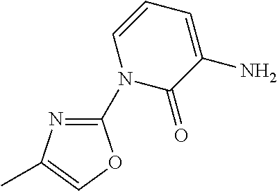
C1(=O)C(N)=CC=CN1C1=NC(C)=CO1
